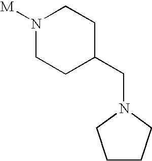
N1([M])CCC(CN2CCCC2)CC1
